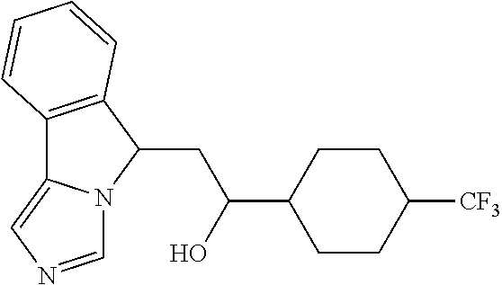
C12=C(C(CC(C3CCC([CF3])CC3)O)N3C1=CN=C3)C=CC=C2
